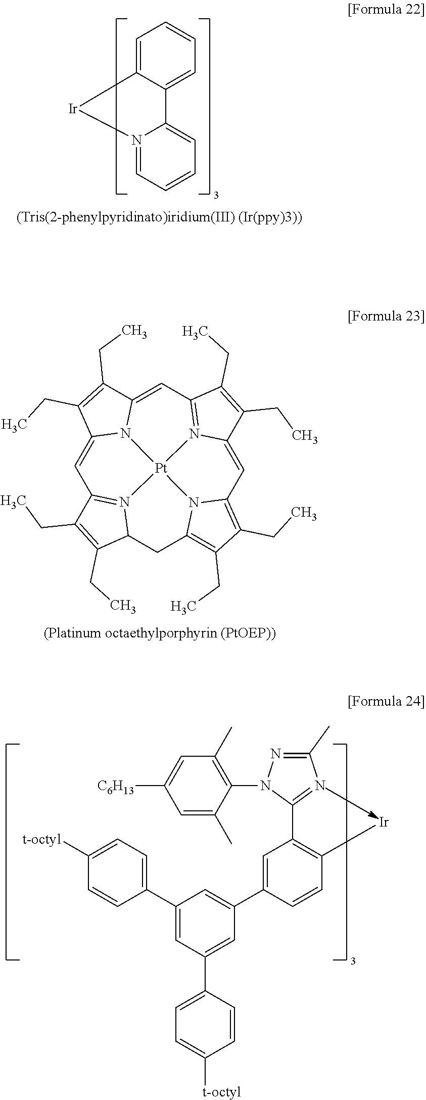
C1=C2C(=CC=C1)C1=CC=CC=N1[Ir]2.C1=C2N3C(=CC4=N5C(=CC6=C(CC)C(CC)=C7N6[Pt]35N3=C1C(CC)=C(CC)C3C7)C(CC)=C4CC)C(CC)=C2CC.C1(C)=C(N2N=C(C)N=C2C2=C([Ir])C=CC(C3=CC(C4=CC=C([t-octyl])C=C4)=CC(C4=CC=C([t-octyl])C=C4)=C3)=C2)C(C)=CC([C6H13])=C1
